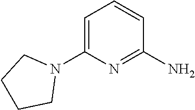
C1=C(N2CCCC2)N=C(N)C=C1
